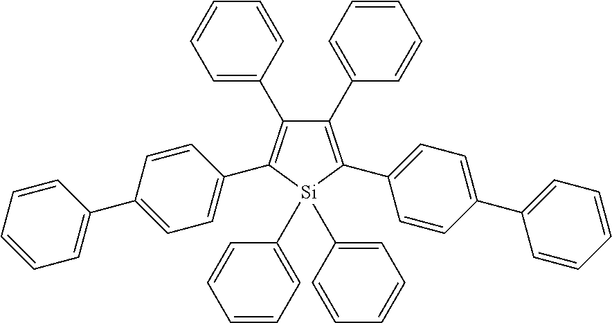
C1(C2=CC=CC=C2)=C(C2=CC=C(C3=CC=CC=C3)C=C2)[Si](C2=CC=CC=C2)(C2=CC=CC=C2)C(C2=CC=C(C3=CC=CC=C3)C=C2)=C1C1=CC=CC=C1
